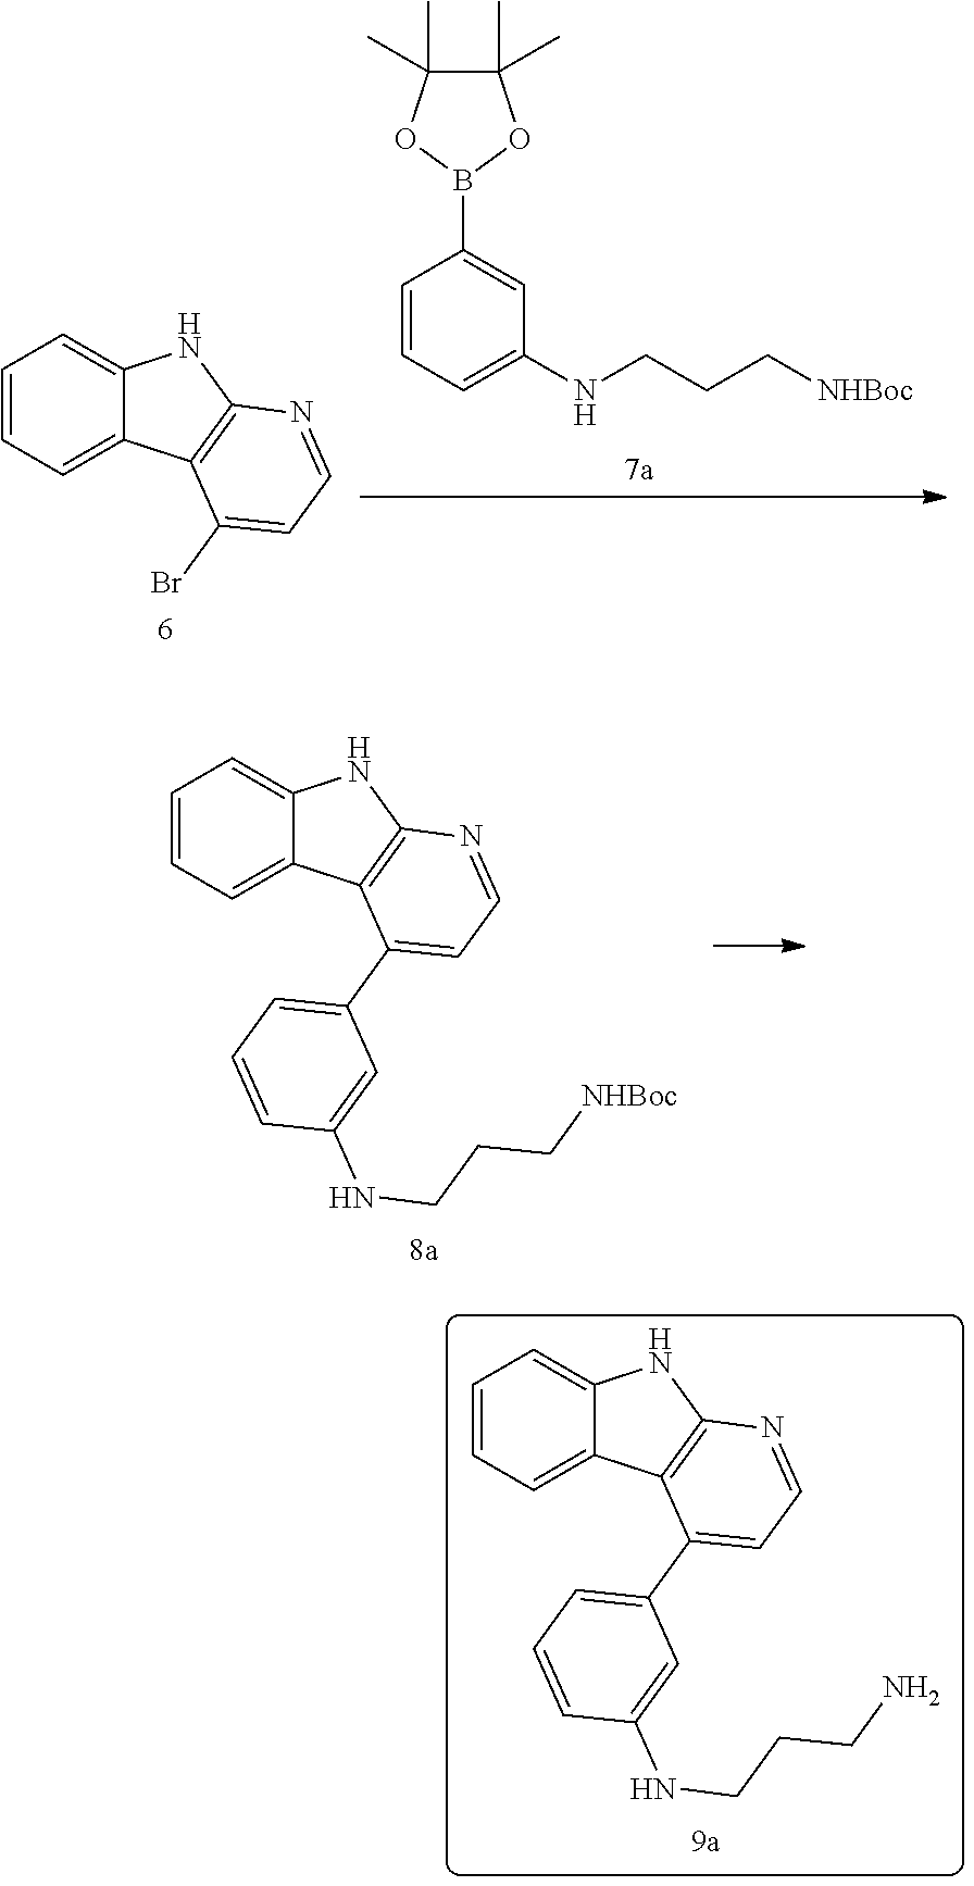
C1=CC=C2C(=C1)NC1=C2C(Br)=CC=N1.C1=CC=C(NCCC[NHBoc])C=C1B1OC(C)(C)C(C)(C)O1.C1=CC=C2C(=C1)NC1=C2C(C2=CC=CC(NCCC[NHBoc])=C2)=CC=N1.C1=CC=C2C(=C1)NC1=C2C(C2=CC=CC(NCCCN)=C2)=CC=N1
